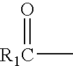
O=[R1C]C
